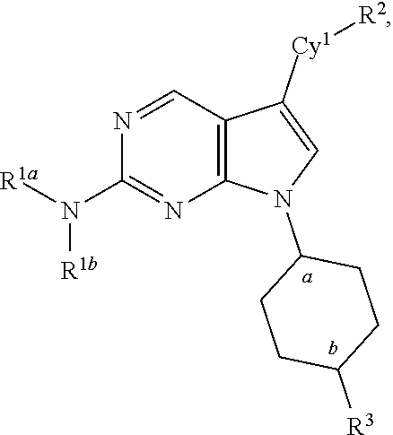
C12=C(C=NC(N([R1a])[R1b])=N1)C([Cy1][R2])=CN2C1CCC([R3])CC1
